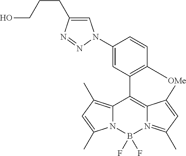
C12=C(C)C=C(C)N1B(F)(F)N1=C(C)C=C3C1=C2C1=C([OMe]3)C=CC(N2C=C(CCCO)N=N2)=C1
